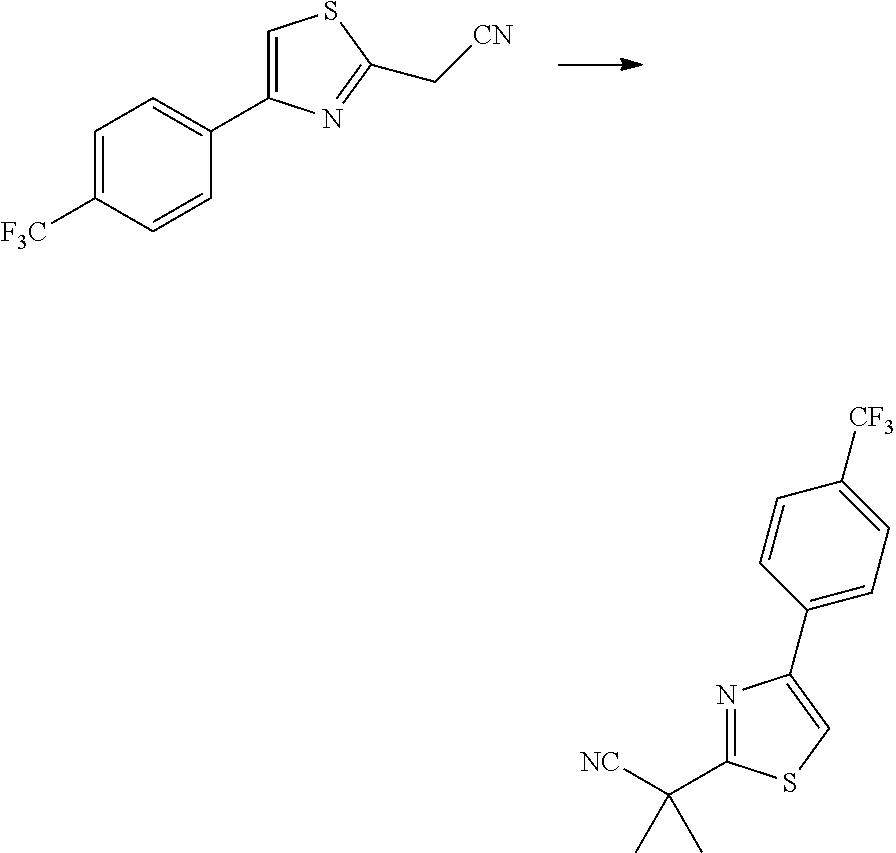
C1=C([F3C])C=CC(C2=CSC(C[CN])=N2)=C1.N1=C(C([NC])(C)C)SC=C1C1=CC=C([CF3])C=C1
